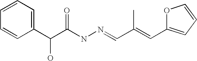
C1=CC(C(C(NN=CC(=CC2=CC=CO2)C)=O)O)=CC=C1
